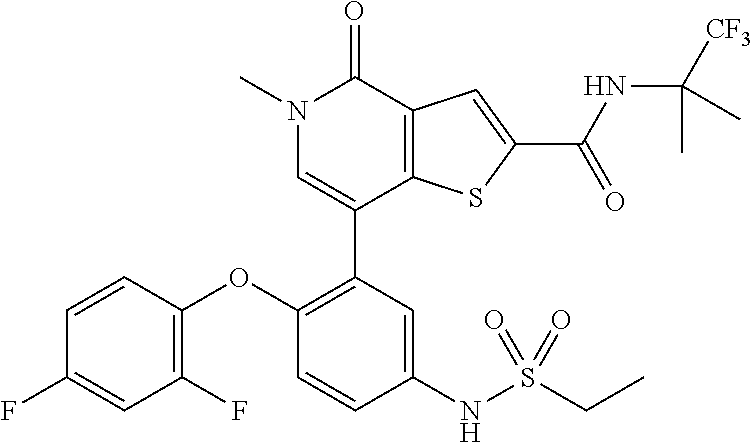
C1(C2=C(OC3=C(F)C=C(F)C=C3)C=CC(NS(CC)(=O)=O)=C2)=CN(C)C(=O)C2=C1SC(C(NC([CF3])(C)C)=O)=C2
